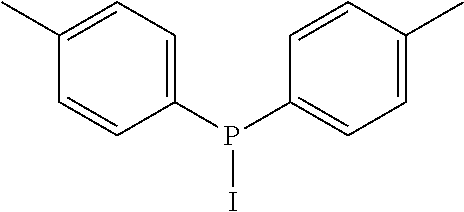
C1(P(C2=CC=C(C)C=C2)I)=CC=C(C)C=C1
